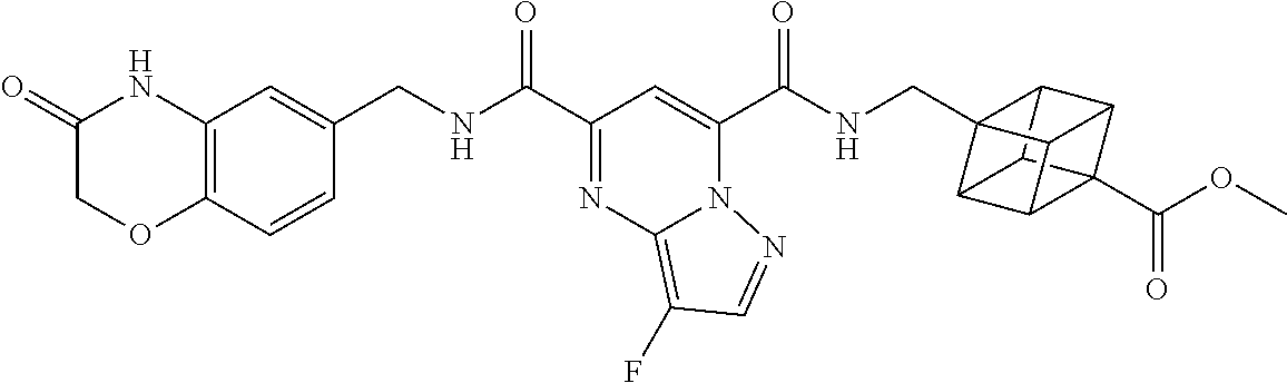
C(C1=NC2=C(F)C=NN2C(C(=O)NCC23C4C5C2C2C5(C(OC)=O)C4C32)=C1)(=O)NCC1=CC2=C(C=C1)OCC(=O)N2
